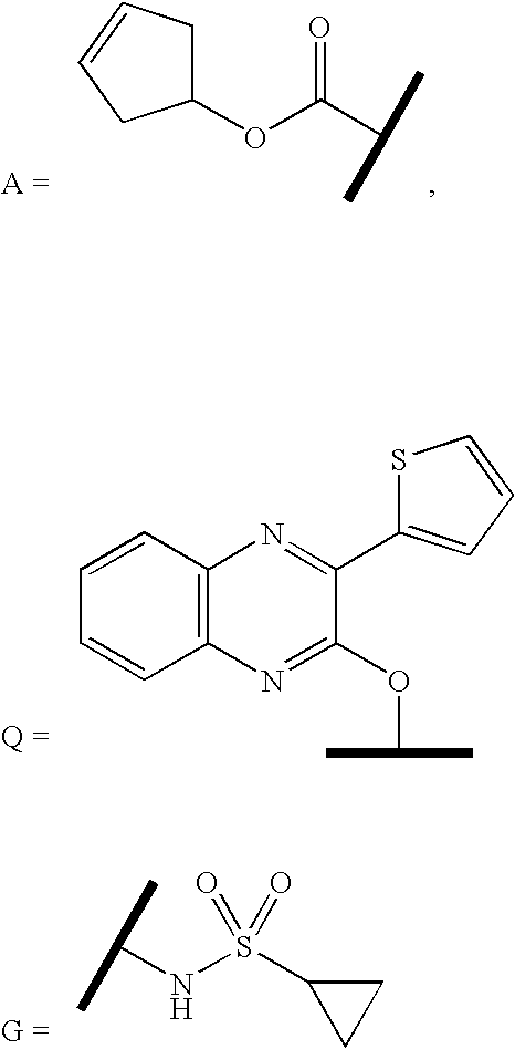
C1(OC(C(C)C)=O)CC=CC1.C1=CC2=C(C=C1)N=C(OC(C)C)C(C1=CC=CS1)=N2.CC(C)NS(C1CC1)(=O)=O
